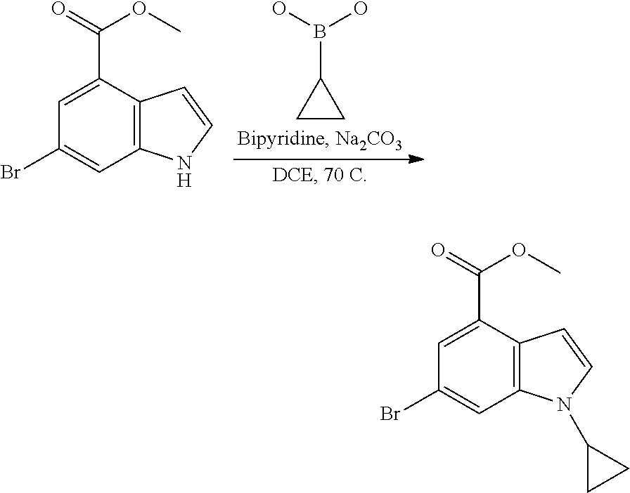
C1(B(O)O)CC1.C1=C(C(=O)OC)C2=C(C=C1Br)NC=C2.C1=C(C(=O)OC)C2=C(C=C1Br)N(C1CC1)C=C2
